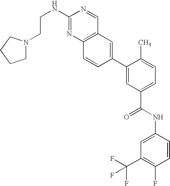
C(NC1=NC2=C(C=N1)C=C(C1=CC(C(NC3=CC(C(F)(F)F)=C(F)C=C3)=O)=CC=C1C)C=C2)CN1CCCC1
